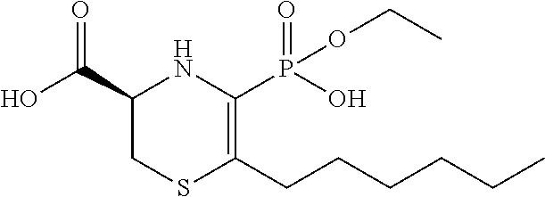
C1(C(O)=O)CSC(CCCCCC)=C(P(O)(=O)OCC)N1
